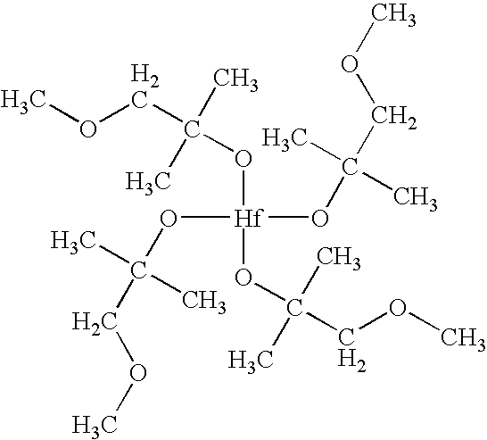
COCC(C)(C)O[Hf](OC(COC)(C)C)(OC(COC)(C)C)OC(COC)(C)C
